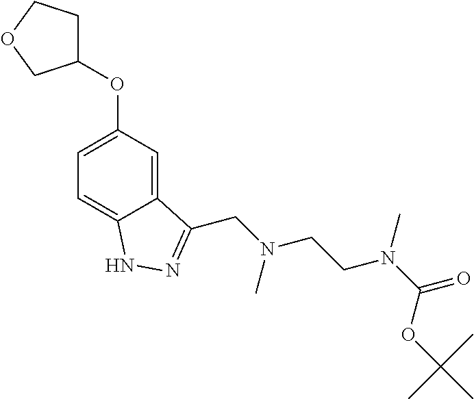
C1(OC2=CC=C3C(=C2)C(CN(CCN(C(OC(C)(C)C)=O)C)C)=NN3)CCOC1
